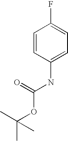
C1=CC(NC(=O)OC(C)(C)C)=CC=C1F
